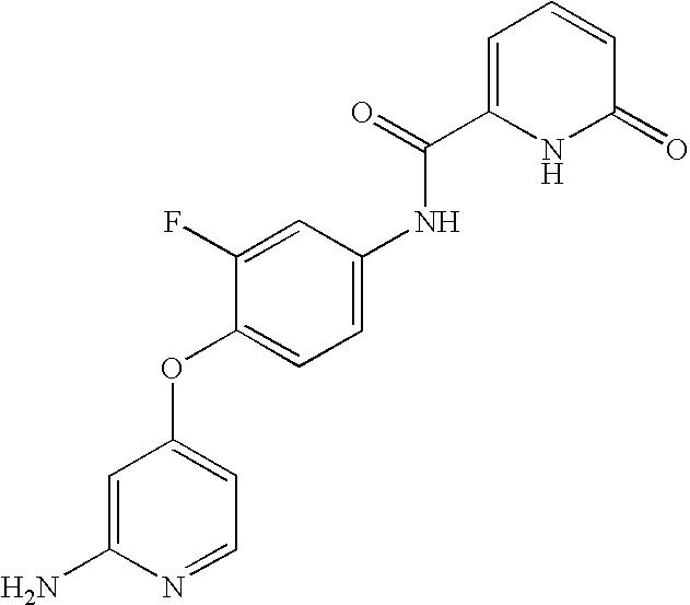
C1(F)=CC(NC(=O)C2=CC=CC(=O)N2)=CC=C1OC1=CC=NC(N)=C1
